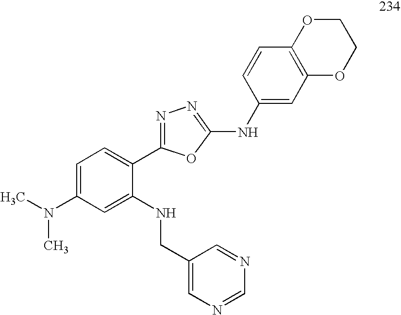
C1=C(N(C)C)C=C(NCC2=CN=CN=C2)C(C2=NN=C(NC3=CC4=C(C=C3)OCCO4)O2)=C1
